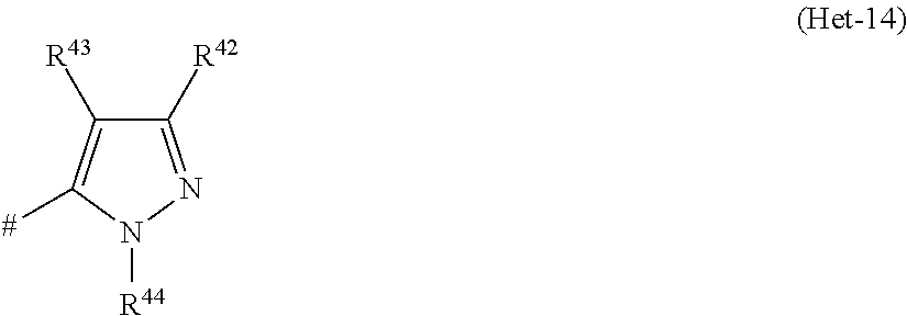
C1([R42])=NN([R44])C([#])=C1[R43]
